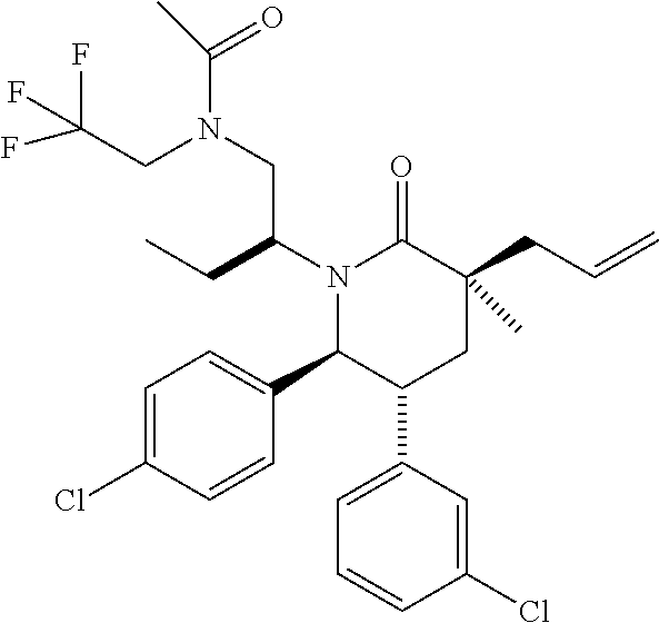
N1(C(CC)CN(C(C)=O)CC(F)(F)F)C(C2=CC=C(Cl)C=C2)C(C2=CC=CC(Cl)=C2)CC(CC=C)(C)C1=O
